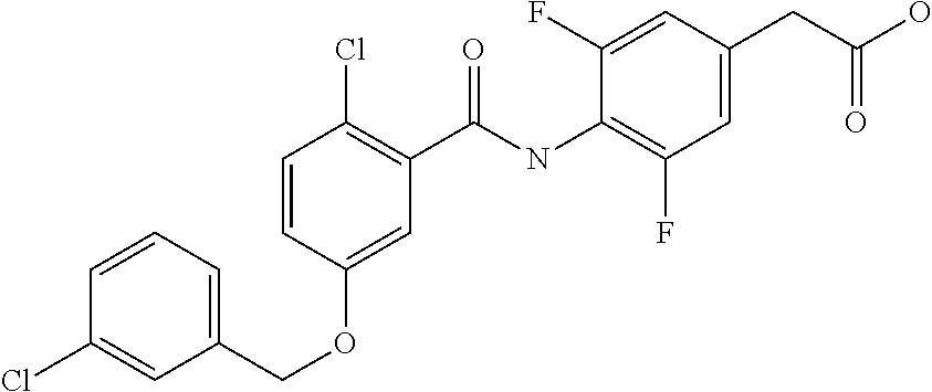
C1=CC=C(COC2=CC(C(NC3=C(F)C=C(CC(O)=O)C=C3F)=O)=C(Cl)C=C2)C=C1Cl
